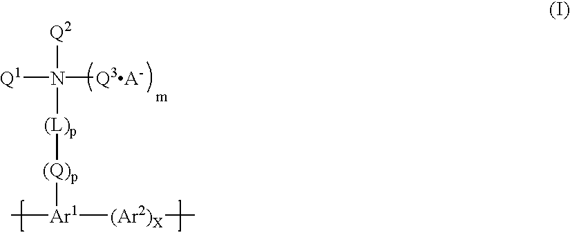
[Q1]N([Q2])([(L)p][(Q)p][Ar1]([(Ar2)X]C)C)[Q3A-].[m]
